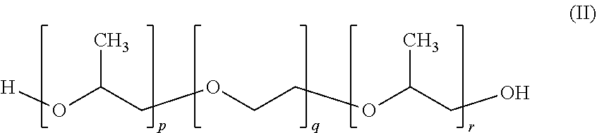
C(OCCOC(CO)C)C(O[H])C
